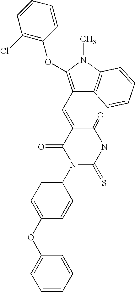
C1(N2C(=S)NC(=O)C(=CC3=C(OC4=C(Cl)C=CC=C4)N(C)C4=C3C=CC=C4)C2=O)=CC=C(OC2=CC=CC=C2)C=C1
